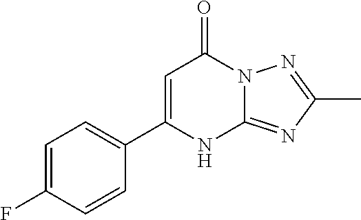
C1(C2=CC(=O)N3C(=NC(C)=N3)N2)=CC=C(F)C=C1
